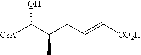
[CsA]C(C(CC=C[CO2H])C)O
